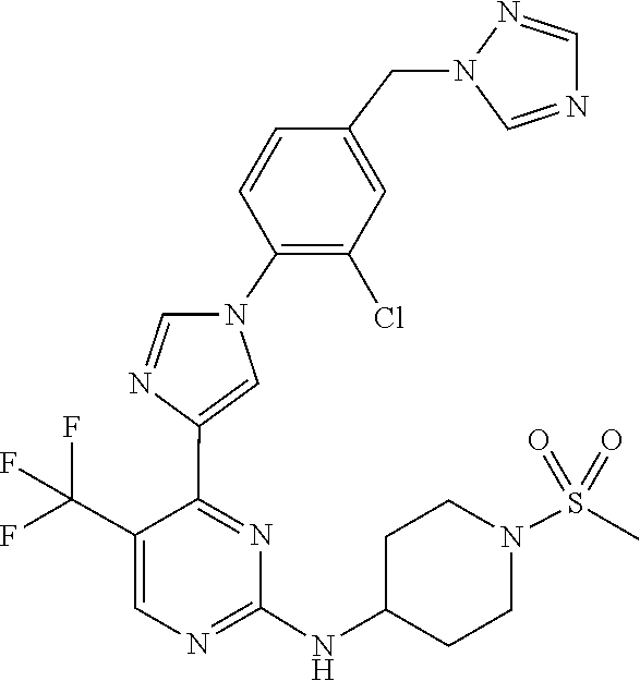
C1(NC2CCN(S(=O)(=O)C)CC2)=NC=C(C(F)(F)F)C(C2=CN(C3=C(Cl)C=C(CN4N=CN=C4)C=C3)C=N2)=N1
